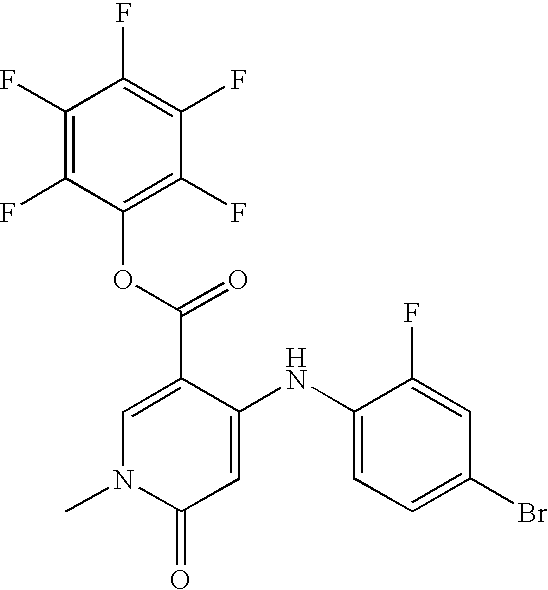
C1(C(=O)OC2=C(F)C(F)=C(F)C(F)=C2F)=CN(C)C(=O)C=C1NC1=CC=C(Br)C=C1F
